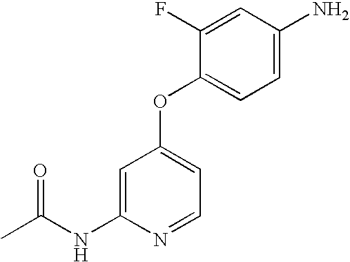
N(C1=CC(OC2=CC=C(N)C=C2F)=CC=N1)C(C)=O
